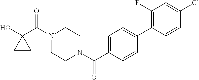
OC1(C(N2CCN(C(=O)C3=CC=C(C4=C(F)C=C(Cl)C=C4)C=C3)CC2)=O)CC1
